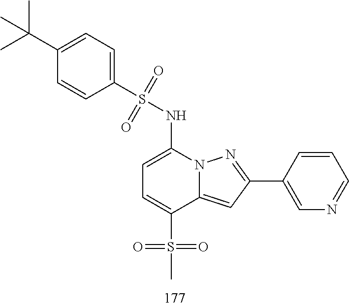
C1(C(C)(C)C)=CC=C(S(NC2=CC=C(S(C)(=O)=O)C3=CC(C4=CN=CC=C4)=NN23)(=O)=O)C=C1
